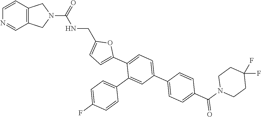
C12=C(C=CN=C1)CN(C(=O)NCC1=CC=C(C3=CC=C(C4=CC=C(C(N5CCC(F)(F)CC5)=O)C=C4)C=C3C3=CC=C(F)C=C3)O1)C2
